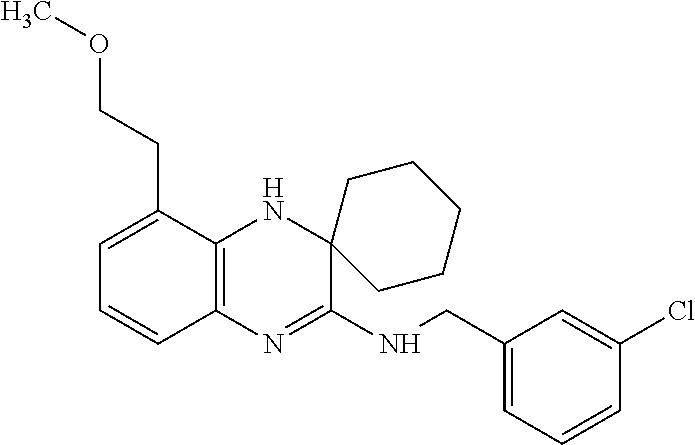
C1=C(CCOC)C2=C(C=C1)N=C(NCC1=CC=CC(Cl)=C1)C1(N2)CCCCC1
